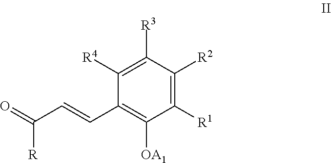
[R]C(C=CC1=C([OA1])C([R1])=C([R2])C([R3])=C1[R4])=O
